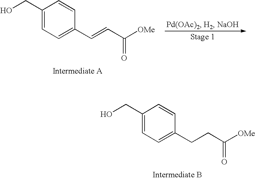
C1(CO)=CC=C(CCC([OMe])=O)C=C1.C1(CO)=CC=C(C=CC([OMe])=O)C=C1
